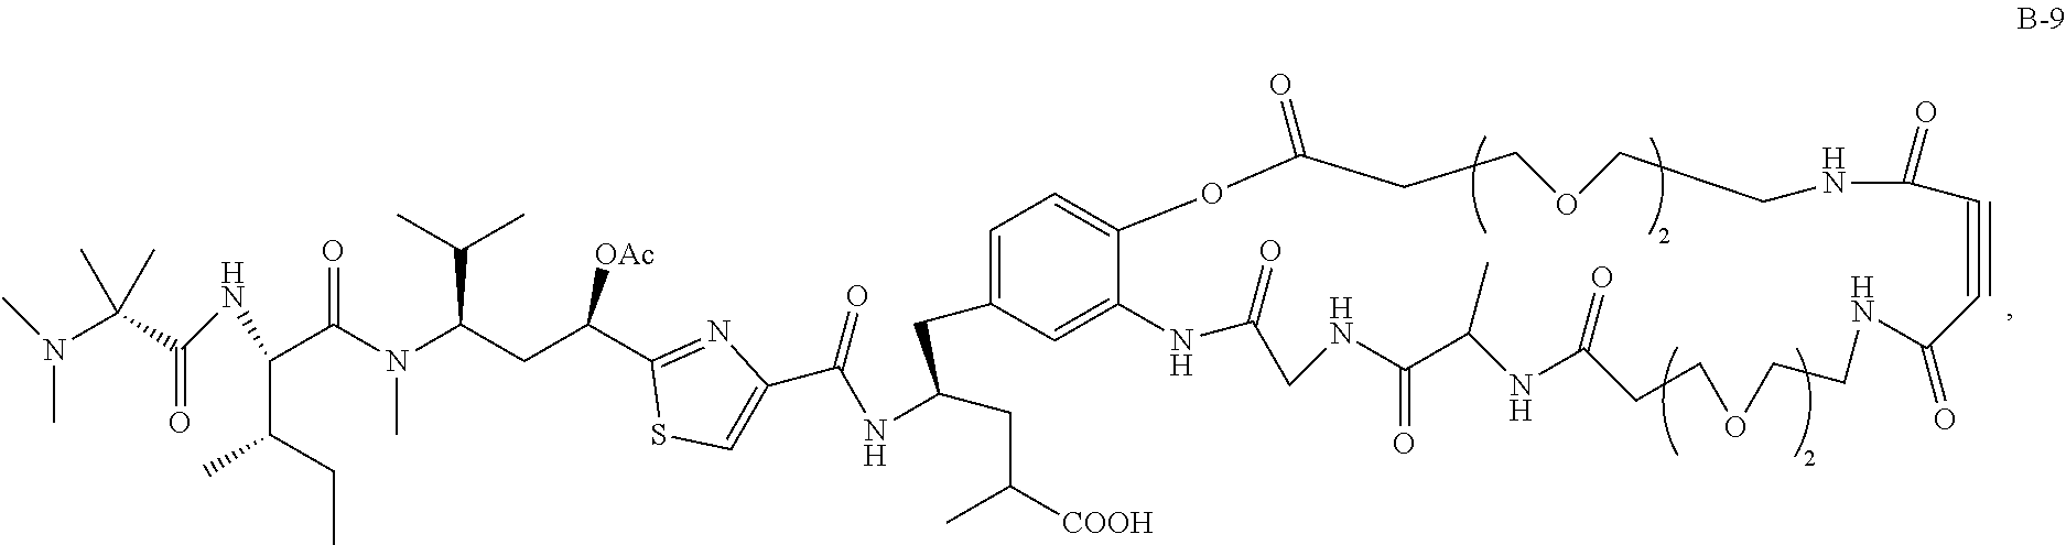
O=C(NC(C(N(C(CC(C1=NC(C(NC(CC(C)[COOH])CC2=CC=C3C(=C2)NC(=O)CNC(=O)C(C)NC(=O)CCOCCNC(=O)C#CC(=O)NCCOCCC(=O)O3)=O)=CS1)[OAc])C(C)C)C)=O)C(C)CC)C(N(C)C)(C)C
